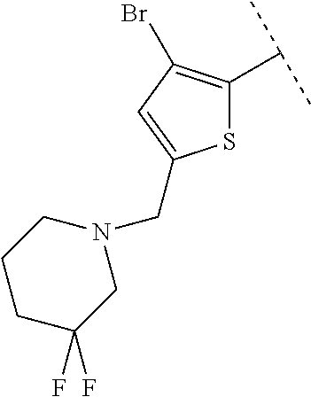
S1C(C(C)C)=C(Br)C=C1CN1CCCC(F)(F)C1
